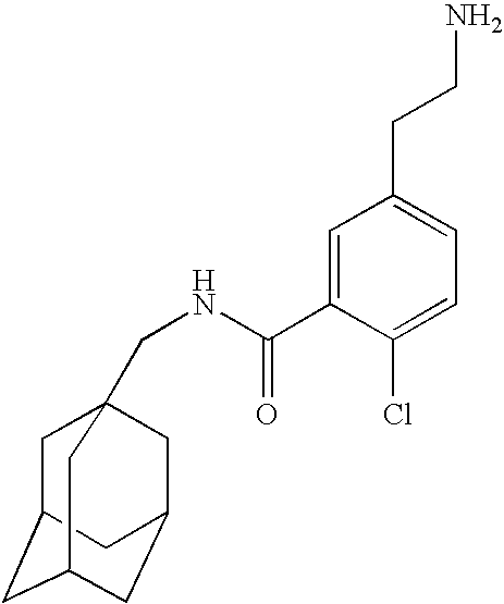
C1=C(C(=O)NCC23CC4CC(CC(C2)C4)C3)C(Cl)=CC=C1CCN
